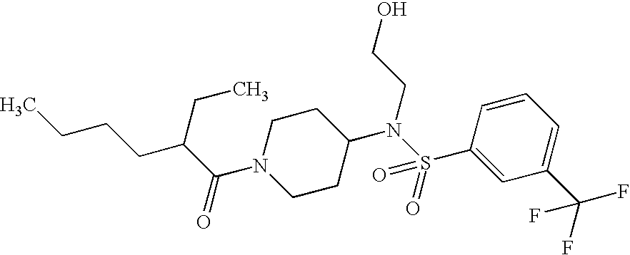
C(C(CC)C(=O)N1CCC(N(S(C2=CC(C(F)(F)F)=CC=C2)(=O)=O)CCO)CC1)CCC
